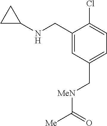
C1(CNC2CC2)=CC(C[MeN]C([Me])=O)=CC=C1Cl
